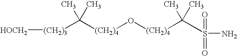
[(CH2)3]([HOCH2])C([(CH2)4]O[(CH2)4]C(C)(C)S(N)(=O)=O)(C)C
